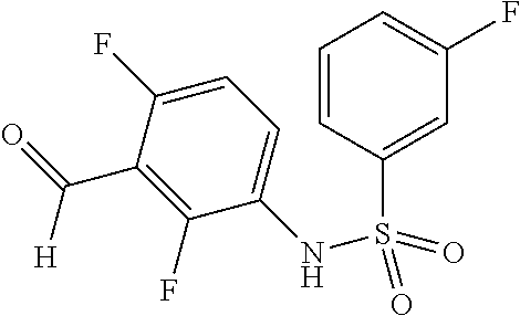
C1=C(F)C(C(=O)[H])=C(F)C(NS(C2=CC(F)=CC=C2)(=O)=O)=C1
